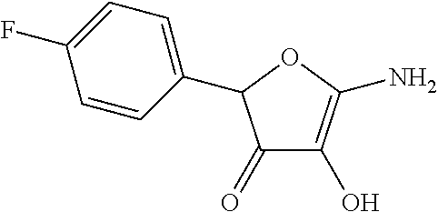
C1(C2C(=O)C(O)=C(N)O2)=CC=C(F)C=C1
